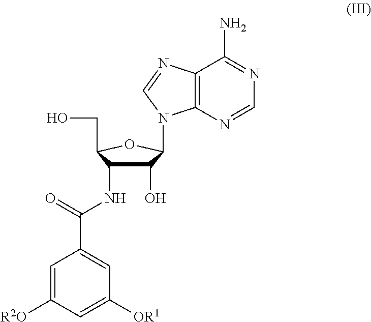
C12=C(N=CN=C1N)N(C1C(O)C(NC(C3=CC([OR1])=CC([R2O])=C3)=O)C(CO)O1)C=N2
